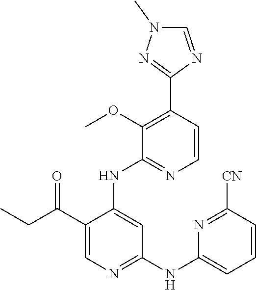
C1(C(CC)=O)=CN=C(NC2=CC=CC([CN])=N2)C=C1NC1=NC=CC(C2=NN(C)C=N2)=C1OC
